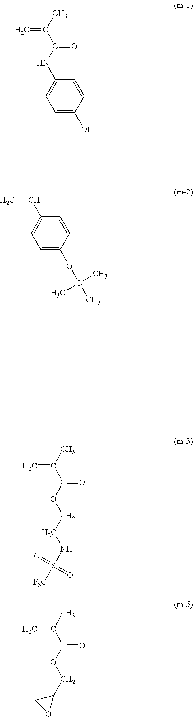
C1=C(O)C=CC(NC(C(C)=C)=O)=C1.C(OC(C(C)=C)=O)CNS([F3C])(=O)=O.C1=C(OC(C)(C)C)C=CC(C=C)=C1.C(OC(C(C)=C)=O)C1CO1
